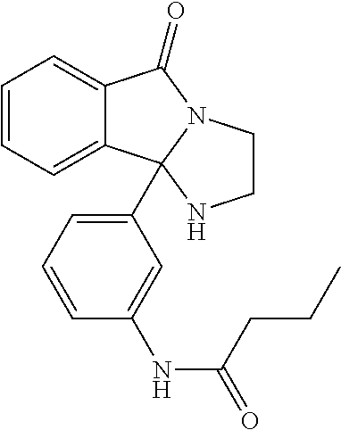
C12=CC=CC=C1C1(C3=CC=CC(NC(=O)CCC)=C3)N(C2=O)CCN1
